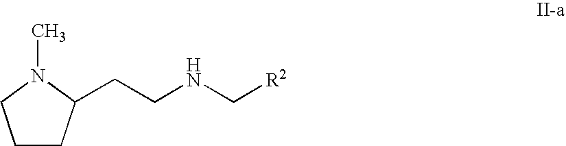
C1CC(CCNC[R2])N(C)C1
